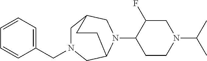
C1=CC=C(CN2CC3CN(C4CCN(C(C)C)CC4F)C(C2)CC3)C=C1
